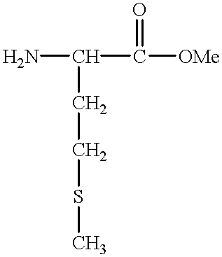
NC(CCSC)C(=O)[OMe]
